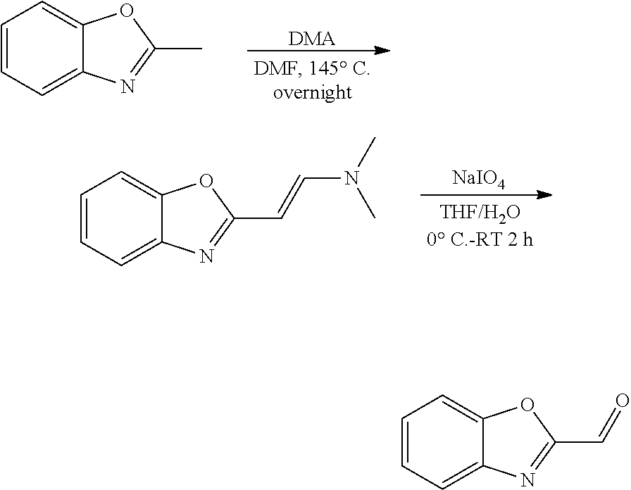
[DMA].C1=CC=C2C(=C1)OC(C)=N2.[NaIO4].C1=CC=C2C(=C1)OC(C=CN(C)C)=N2.C1=CC=C2C(=C1)OC(C=O)=N2
